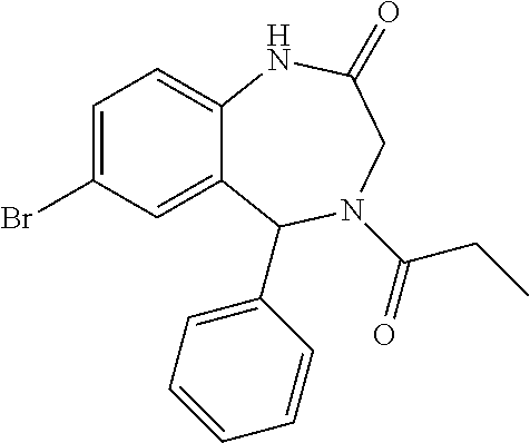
C12=CC=C(Br)C=C1C(C1=CC=CC=C1)N(C(CC)=O)CC(=O)N2
